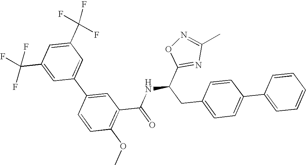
C1(C(F)(F)F)=CC(C(F)(F)F)=CC(C2=CC(C(=O)NC(CC3=CC=C(C4=CC=CC=C4)C=C3)C3=NC(C)=NO3)=C(OC)C=C2)=C1
